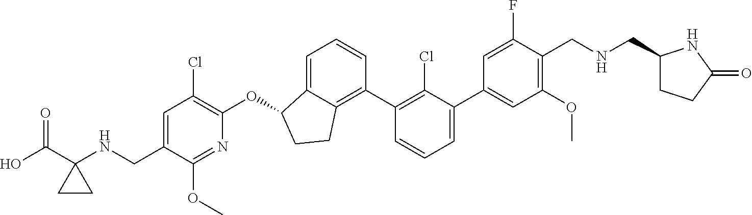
C1=C(C2=CC=CC(C3=C4C(=CC=C3)C(OC3=C(Cl)C=C(CNC5(C(O)=O)CC5)C(OC)=N3)CC4)=C2Cl)C=C(F)C(CNCC2CCC(=O)N2)=C1OC
